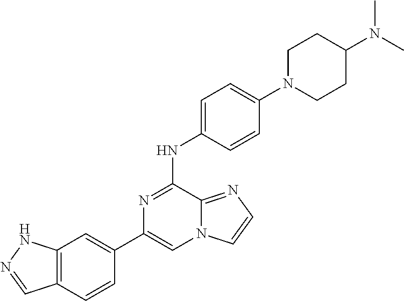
C1(C2=CC3=C(C=C2)C=NN3)=CN2C(=NC=C2)C(NC2=CC=C(N3CCC(N(C)C)CC3)C=C2)=N1
